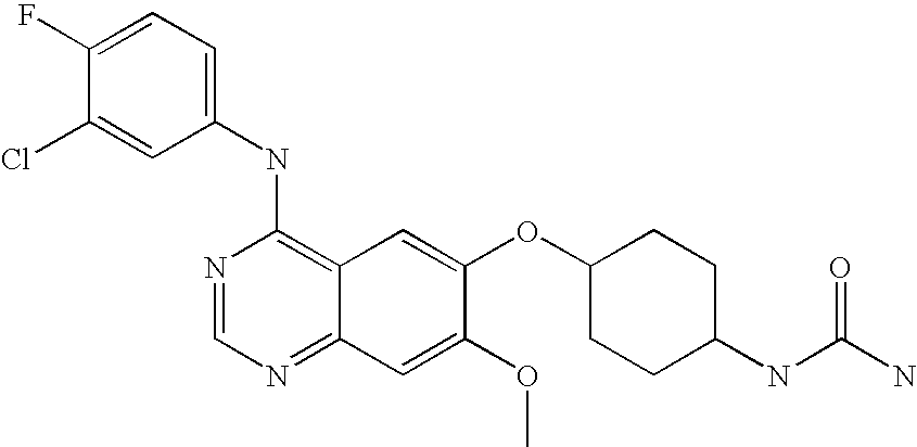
C1=C(Cl)C(F)=CC=C1NC1=C2C(=NC=N1)C=C(OC)C(OC1CCC(NC(N)=O)CC1)=C2
